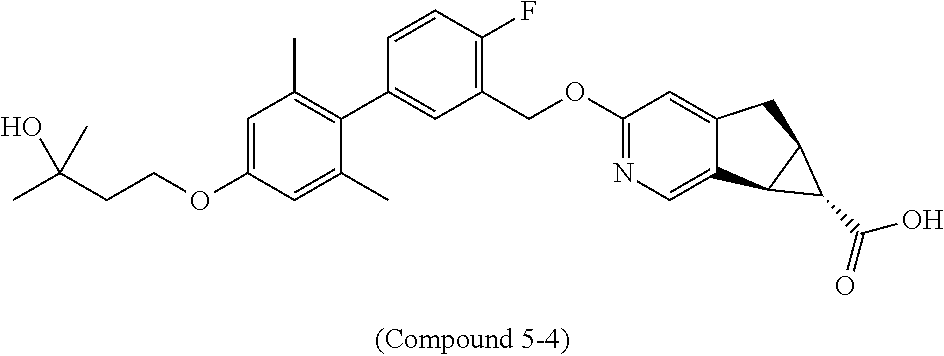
C1=C(OCCC(C)(O)C)C=C(C)C(C2=CC(COC3=NC=C4C(=C3)CC3C4C3C(O)=O)=C(F)C=C2)=C1C
